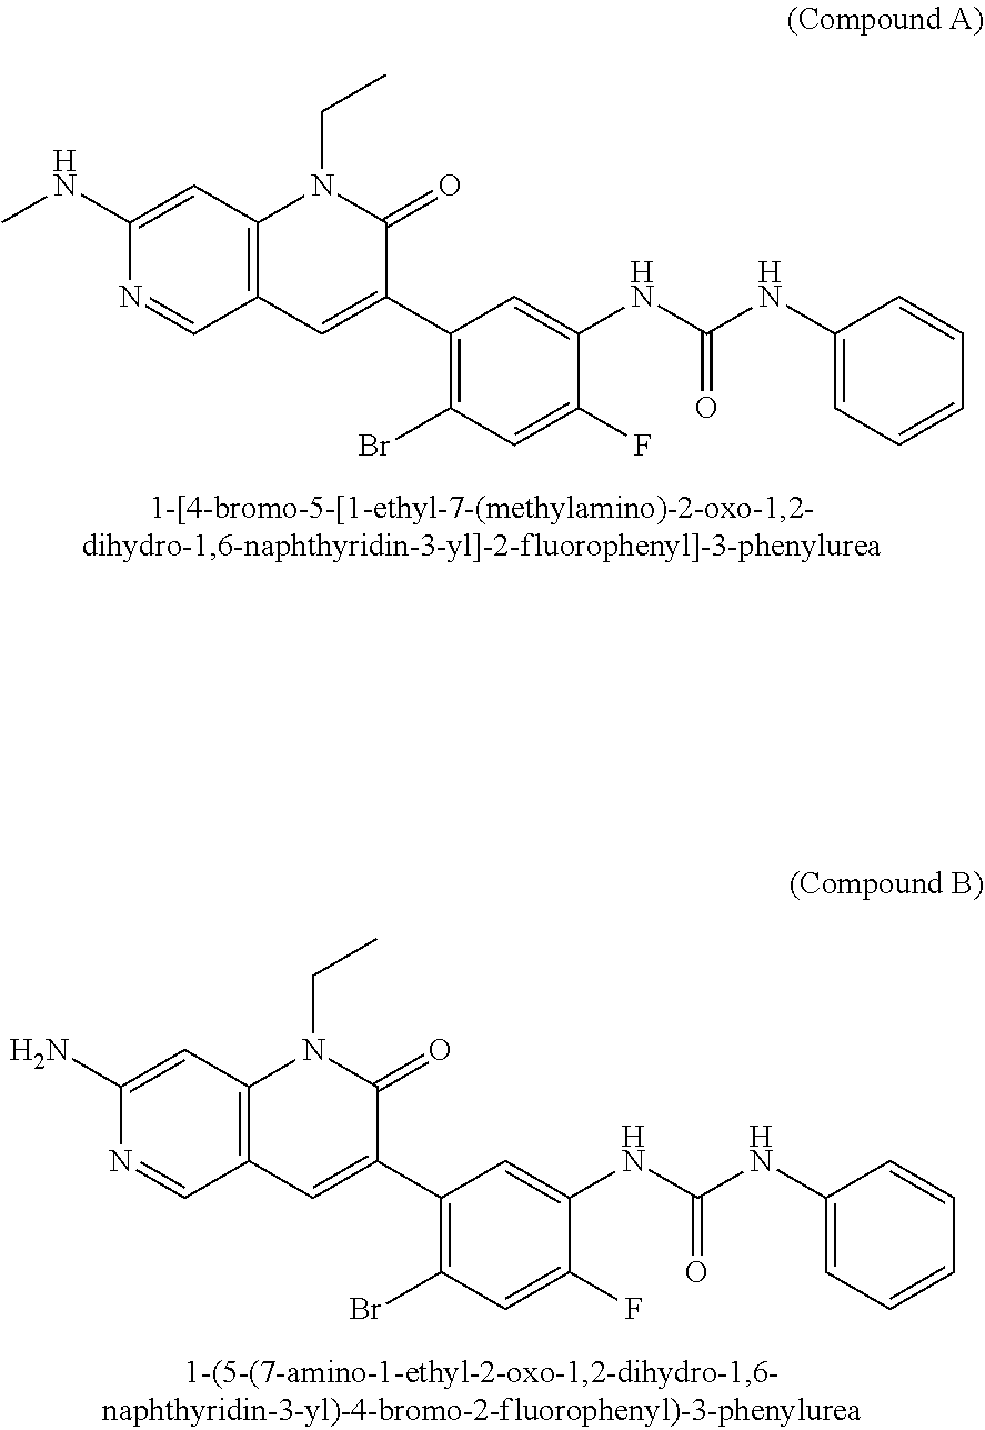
C1(NC(NC2=CC(C3=CC4=C(N(CC)C3=O)C=C(NC)N=C4)=C(Br)C=C2F)=O)=CC=CC=C1.C1(NC(NC2=CC(C3=CC4=C(N(CC)C3=O)C=C(N)N=C4)=C(Br)C=C2F)=O)=CC=CC=C1
